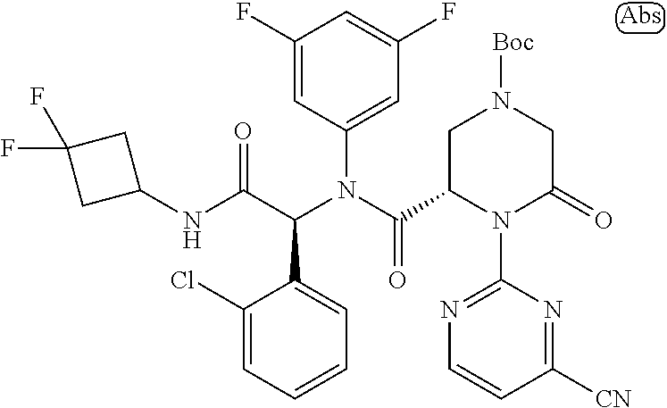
C1(F)=CC(N(C(C2CN([Boc])CC(=O)N2C2=NC=CC([CN])=N2)=O)C(C(NC2CC(F)(F)C2)=O)C2=CC=CC=C2Cl)=CC(F)=C1
